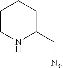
C1CNC(C[N3])CC1
